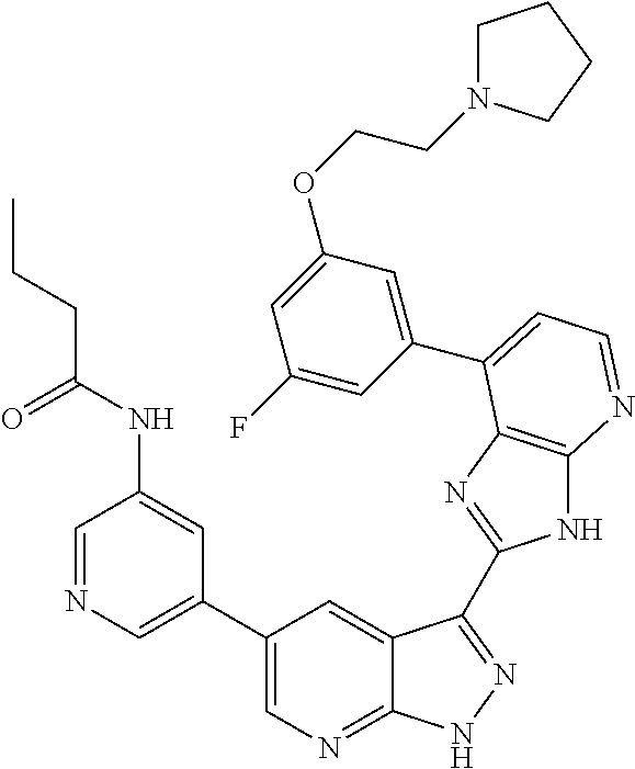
C1(C2=CN=CC(NC(CCC)=O)=C2)=CN=C2C(=C1)C(C1=NC3=C(N1)N=CC=C3C1=CC(OCCN3CCCC3)=CC(F)=C1)=NN2
